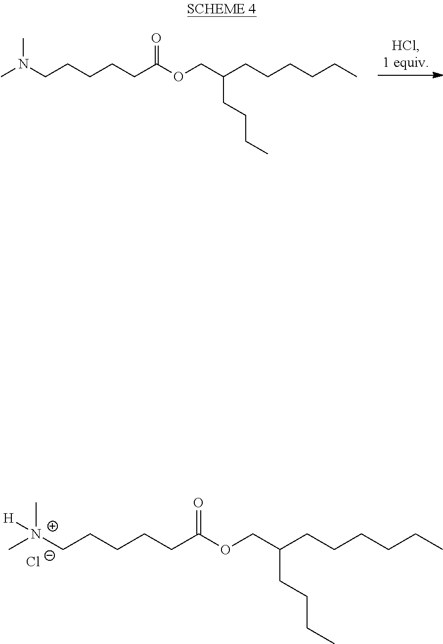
O(CC(CCCCCC)CCCC)C(CCCCC[N+](C)(C)[H])=O.[Cl-].O(CC(CCCCCC)CCCC)C(CCCCCN(C)C)=O
